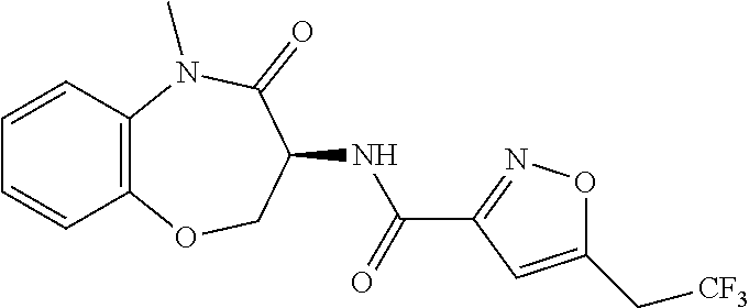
N(C(C1=NOC(C[CF3])=C1)=O)C1COC2=C(C=CC=C2)N(C)C1=O
